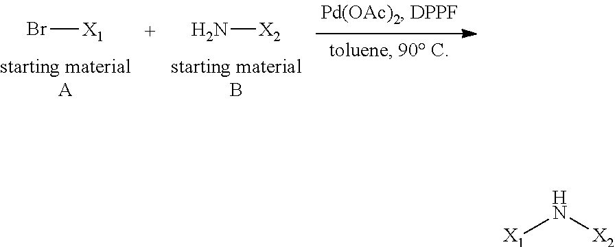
Br[X1].N[X2].[X1]N[X2]
